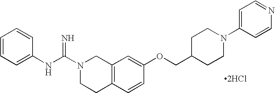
C1=CC=C(NC(N2CCC3=C(C2)C=C(OCC2CCN(C4=CC=NC=C4)CC2)C=C3)=N)C=C1.[2HCl]
